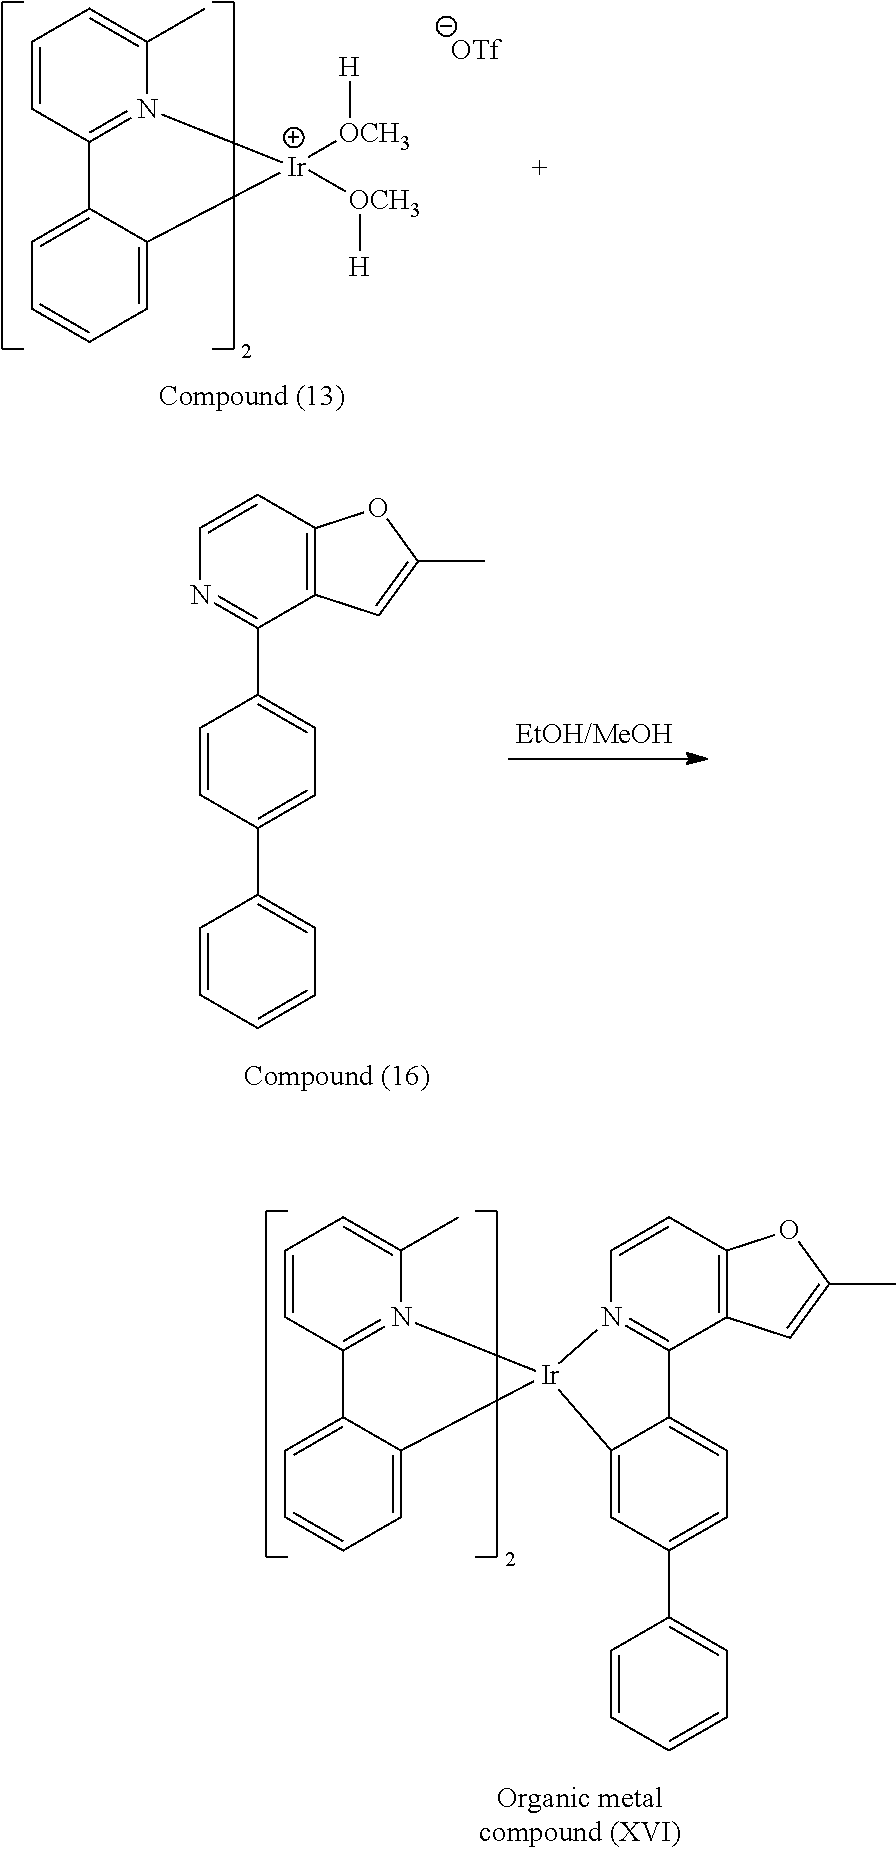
C1=CC2=N(C(C)=C1)[Ir]([OCH3][H])([OCH3][H])C1=CC=CC=C21.C12=C(C=CN=C1C1=CC=C(C3=CC=CC=C3)C=C1)OC(C)=C2.C1=CC2=N(C(C)=C1)[Ir]1(C3=CC=CC=C23)N2=C(C3=C(C=C2)OC(C)=C3)C2=CC=C(C3=CC=CC=C3)C=C21
